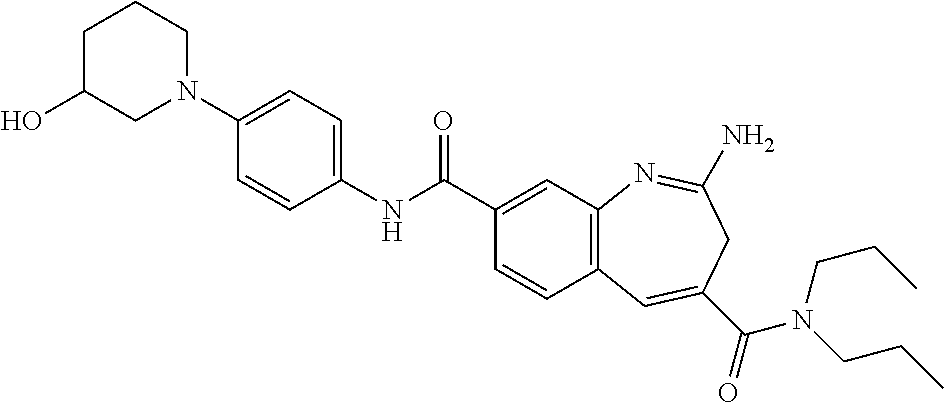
C1=C(N2CCCC(O)C2)C=CC(NC(C2=CC3=C(C=C2)C=C(C(=O)N(CCC)CCC)CC(N)=N3)=O)=C1
